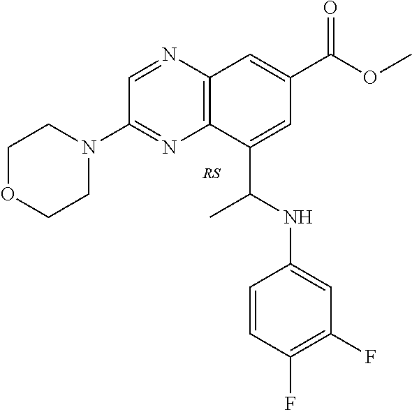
C1(N2CCOCC2)=NC2=C(N=C1)C=C(C(OC)=O)C=C2C(NC1=CC(F)=C(F)C=C1)C
